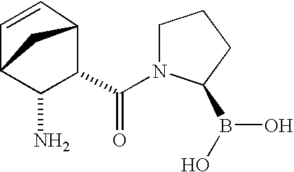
C1=CC2CC1C(N)C2C(=O)N1CCCC1B(O)O
